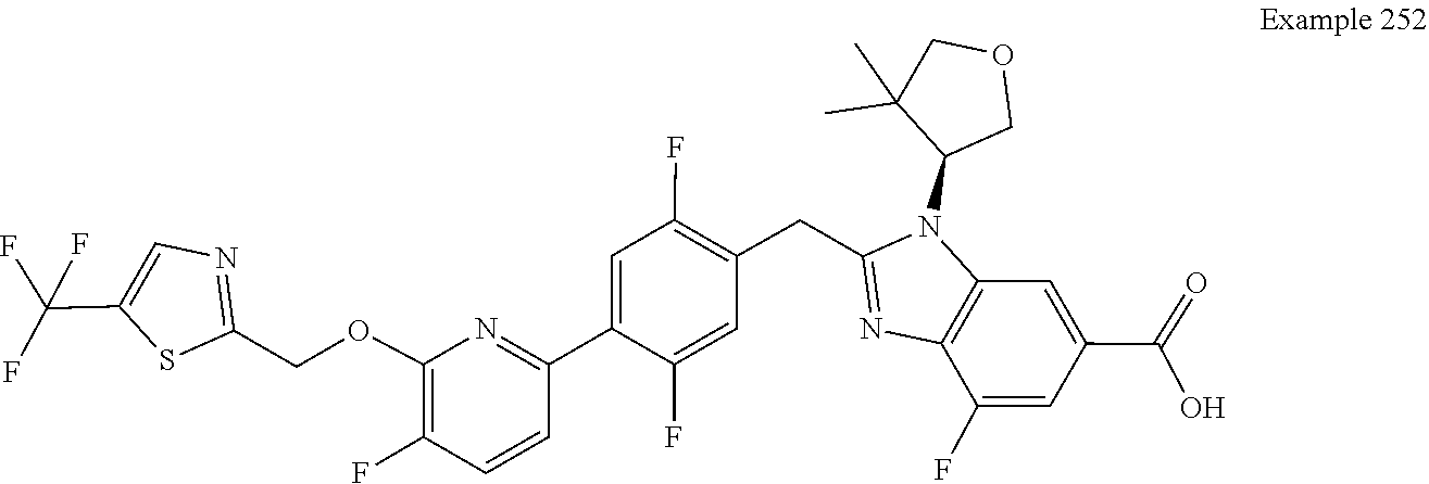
C1(F)=CC(C(=O)O)=CC2=C1N=C(CC1=C(F)C=C(C3=NC(OCC4=NC=C(C(F)(F)F)S4)=C(F)C=C3)C(F)=C1)N2C1C(C)(C)COC1
